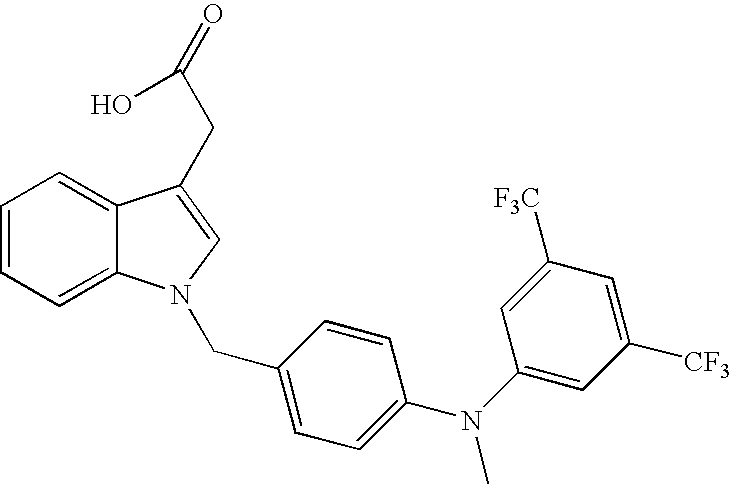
C1=CC=C2C(=C1)C(CC(=O)O)=CN2CC1=CC=C(N(C2=CC([CF3])=CC([F3C])=C2)C)C=C1
